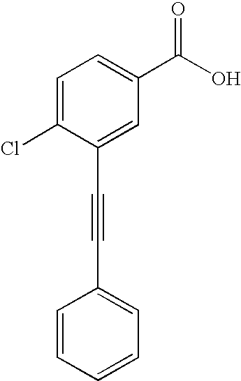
C1=C(Cl)C(C#CC2=CC=CC=C2)=CC(C(O)=O)=C1
